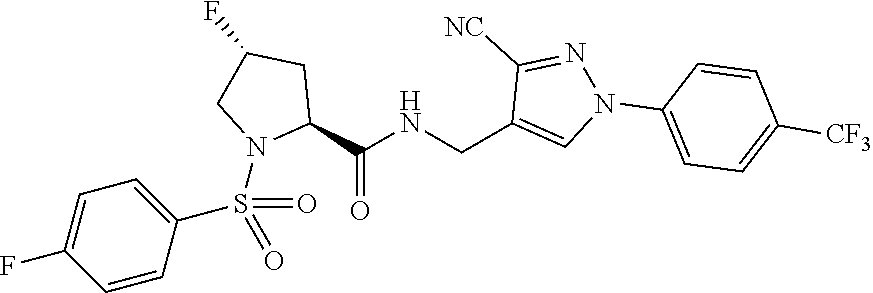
C1(CNC(C2CC(F)CN2S(C2=CC=C(F)C=C2)(=O)=O)=O)=CN(C2=CC=C([CF3])C=C2)N=C1[NC]
